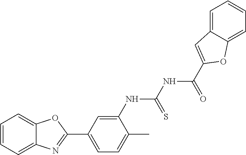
C1=CC=C2C(=C1)OC(C1=CC=C(C)C(NC(NC(=O)C3=CC4=CC=CC=C4O3)=S)=C1)=N2
